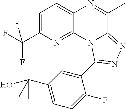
C1=C(C(F)(F)F)N=C2C(=C1)N=C(C)C1=NN=C(C3=CC(C(O)(C)C)=CC=C3F)N21
